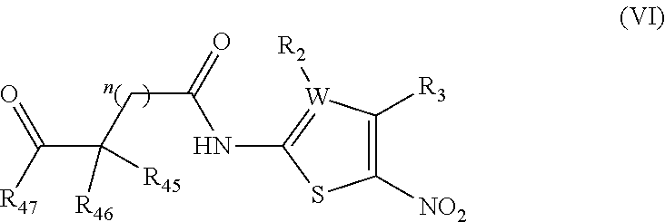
[R47]C(C(CC(=O)NC1=[W]([R2])C([R3])=C([NO2])S1)([R46])[R45])=O
